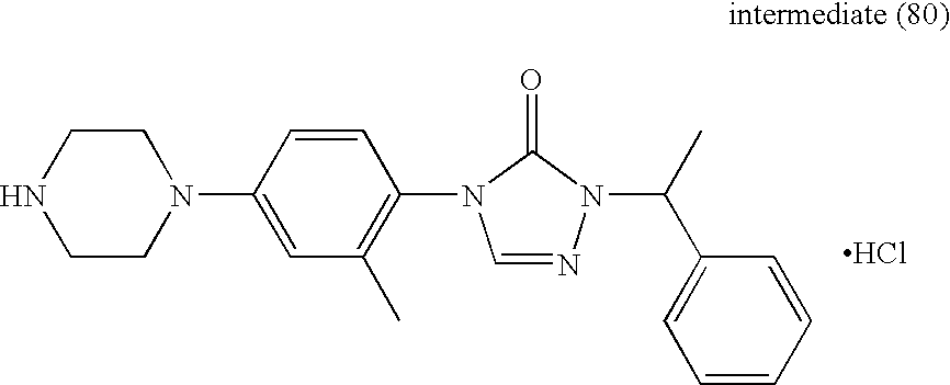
N1CCN(C2=CC(C)=C(N3C=NN(C(C)C4=CC=CC=C4)C3=O)C=C2)CC1.Cl
